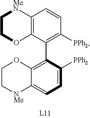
C12=C(C(C3=C4C(=CC=C3[PPh2])[NMe]CCO4)=C([PPh2])C=C1)OCC[MeN]2
